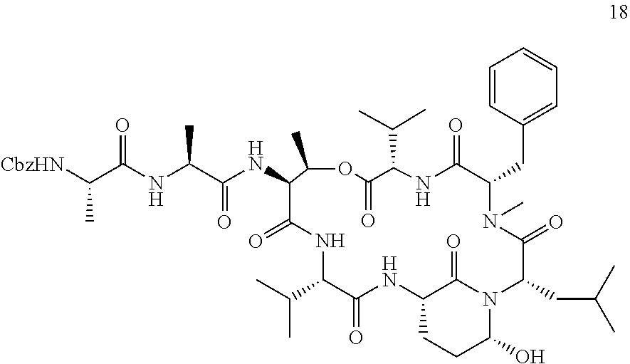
C1=CC(CC2N(C)C(=O)C(CC(C)C)N3C(O)CCC(C3=O)NC(=O)C(C(C)C)NC(=O)C(NC(=O)C(NC(C([CbzHN])C)=O)C)C(C)OC(=O)C(C(C)C)NC2=O)=CC=C1
